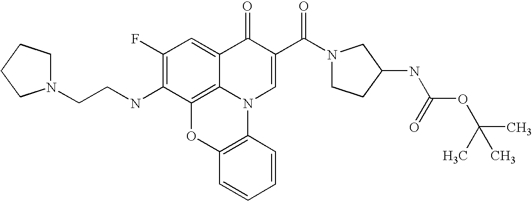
C1(F)=C(NCCN2CCCC2)C2=C3C(=C1)C(=O)C(C(N1CCC(NC(=O)OC(C)(C)C)C1)=O)=CN3C1=C(O2)C=CC=C1
